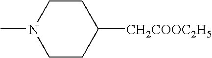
C1CC([CH2COOC2H5])CCN1C
